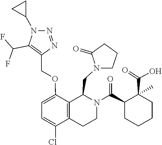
N1=NN(C2CC2)C(C(F)F)=C1COC1=CC=C(Cl)C2=C1C(CN1CCCC1=O)N(C(C1CCCCC1(C(=O)O)C)=O)CC2
